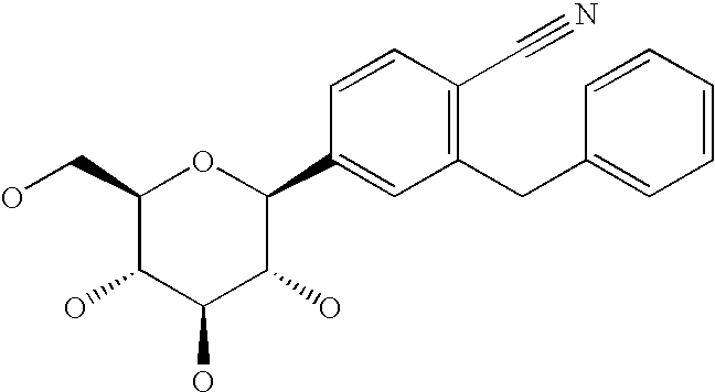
C1(CO)C(O)C(O)C(O)C(C2=CC(CC3=CC=CC=C3)=C(C#N)C=C2)O1
